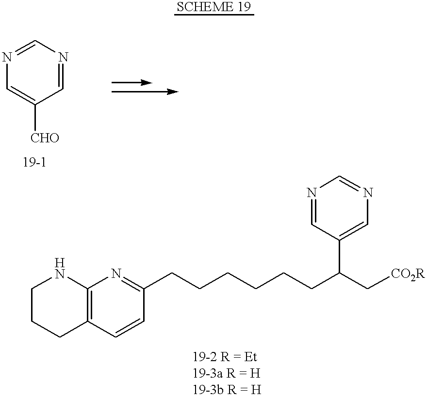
N1=CN=CC([CHO])=C1.C1CCC2=C(N1)N=C(CCCCCCC(C[CO2R])C1=CN=CN=C1)C=C2
